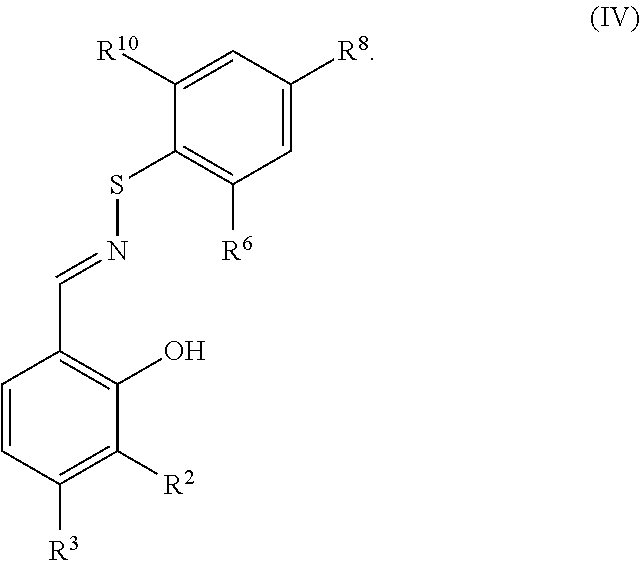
C1=CC(C=NSC2=C([R6])C=C([R8])C=C2[R10])=C(O)C([R2])=C1[R3]
